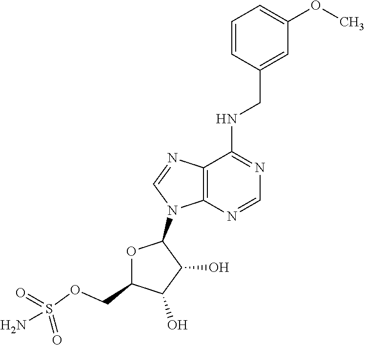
C1(CNC2=NC=NC3=C2N=CN3C2OC(COS(N)(=O)=O)C(O)C2O)=CC(OC)=CC=C1
